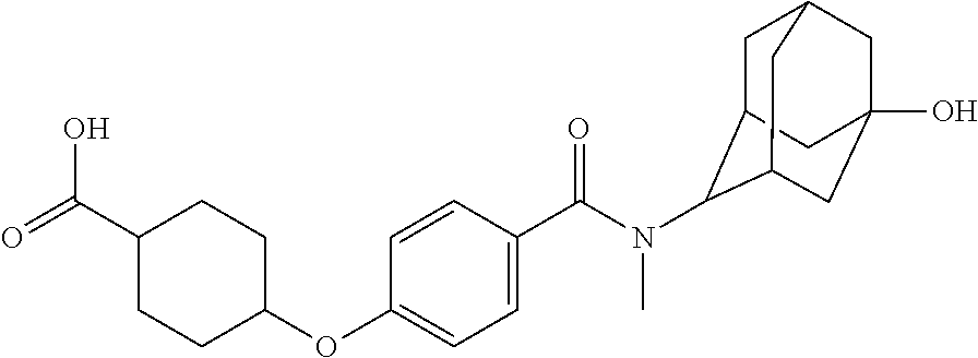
C1(C(=O)O)CCC(OC2=CC=C(C(=O)N(C)C3C4CC5CC(O)(CC3C5)C4)C=C2)CC1
